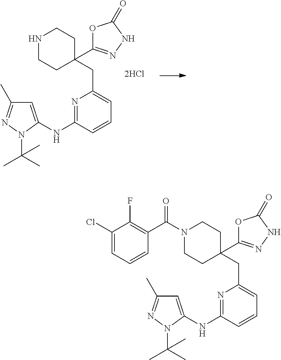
N1CCC(CC2=CC=CC(NC3=CC(C)=NN3C(C)(C)C)=N2)(C2=NNC(=O)O2)CC1.N1(C(C2=C(F)C(Cl)=CC=C2)=O)CCC(CC2=CC=CC(NC3=CC(C)=NN3C(C)(C)C)=N2)(C2=NNC(=O)O2)CC1
